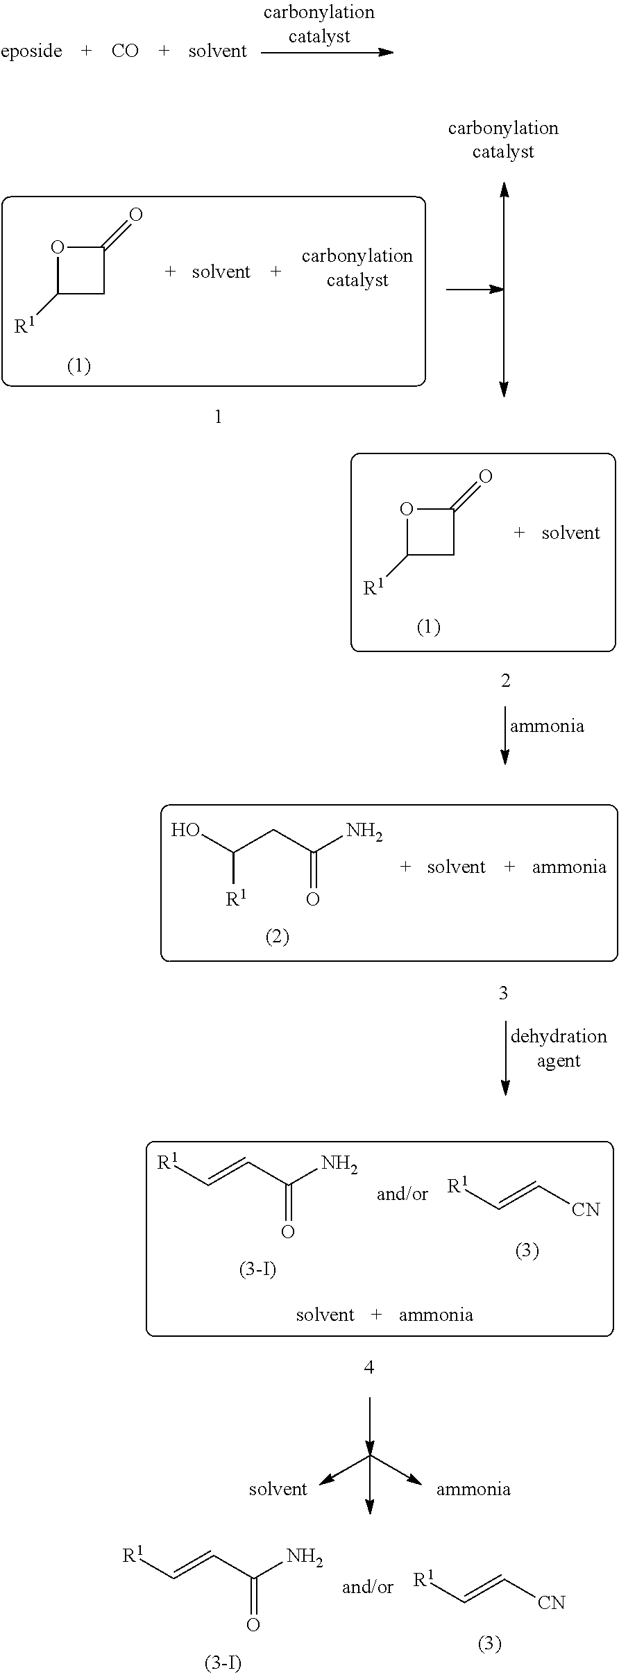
[CO].C1([R1])CC(=O)O1.OC(CC(N)=O)[R1].[R1]C=CC(N)=O.[R1]C=C[CN].C1([R1])CC(=O)O1.[R1]C=CC(N)=O.[R1]C=C[CN]
